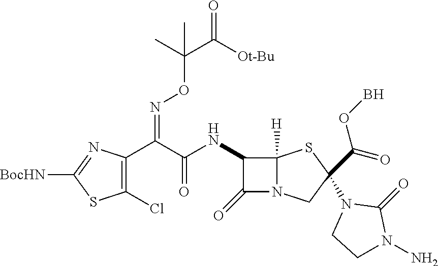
C1(Cl)=C(C(C(=O)NC2C(=O)N3C2([H])SC(N2CCN(N)C2=O)(C(=O)OB)C3)=NOC(C([Ot-Bu])=O)(C)C)N=C([BocHN])S1
